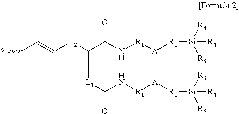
C(C=C[L2]C(C(N[R1][A][R2][Si]([R3])([R5])[R4])=O)[L1]C(N[R1][A][R2][Si]([R3])([R5])[R4])=O)*
